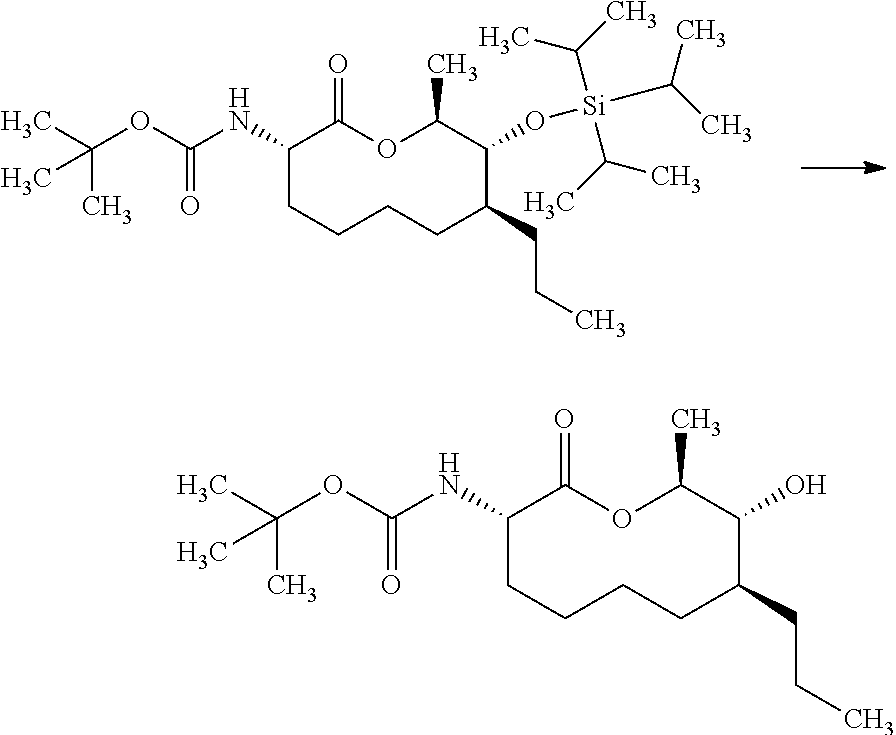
C1(NC(OC(C)(C)C)=O)C(=O)OC(C)C(O[Si](C(C)C)(C(C)C)C(C)C)C(CCC)CCCC1.C1(NC(OC(C)(C)C)=O)C(=O)OC(C)C(O)C(CCC)CCCC1
